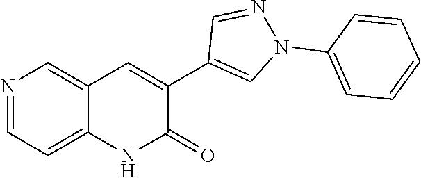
C1=NC=C2C(=C1)NC(=O)C(C1=CN(C3=CC=CC=C3)N=C1)=C2
